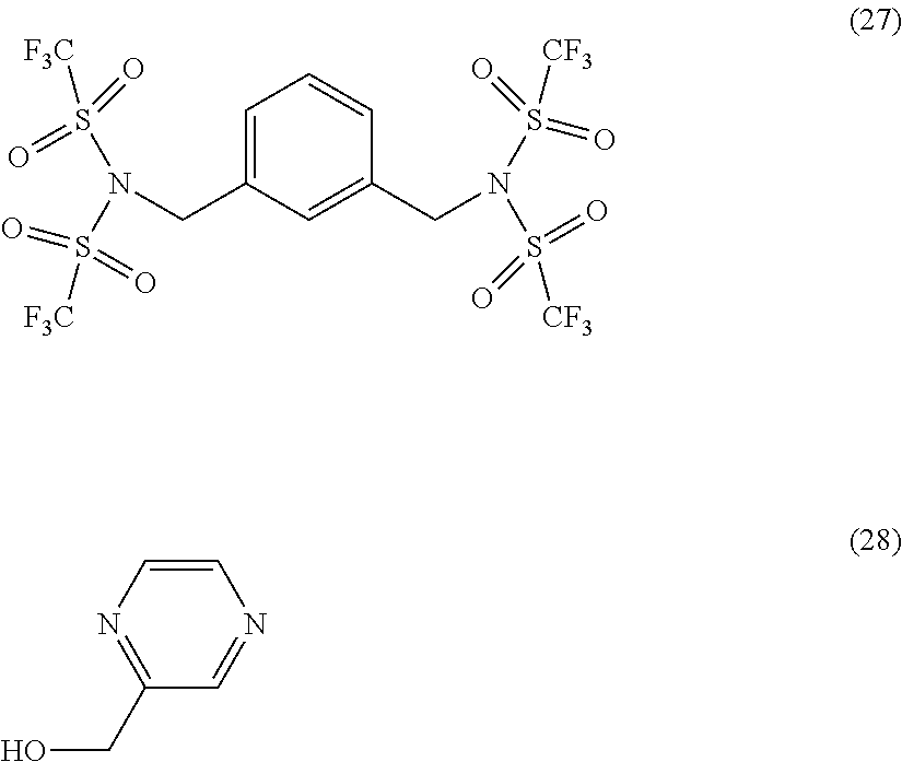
C1=C(CN(S(=O)(=O)[F3C])S(=O)(=O)[F3C])C=C(CN(S(=O)(=O)[CF3])S([CF3])(=O)=O)C=C1.C1=CN=C(CO)C=N1
